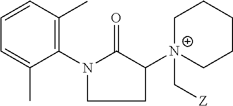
C1=C(C)C(N2C(=O)C([N+]3(C[Z])CCCCC3)CC2)=C(C)C=C1
